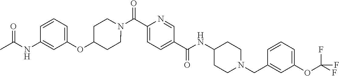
N(C(C1=CC=C(C(=O)N2CCC(OC3=CC=CC(NC(C)=O)=C3)CC2)N=C1)=O)C1CCN(CC2=CC(OC(F)(F)F)=CC=C2)CC1
